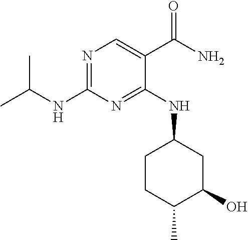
CC(C)NC1=NC=C(C(N)=O)C(NC2CC(O)C(C)CC2)=N1
